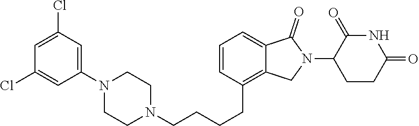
N1(CCCCC2=C3C(=CC=C2)C(=O)N(C2CCC(=O)NC2=O)C3)CCN(C2=CC(Cl)=CC(Cl)=C2)CC1
